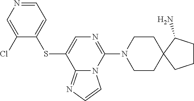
C1(SC2=CN=C(N3CCC4(CC3)CCCC4N)N3C2=NC=C3)=CC=NC=C1Cl
